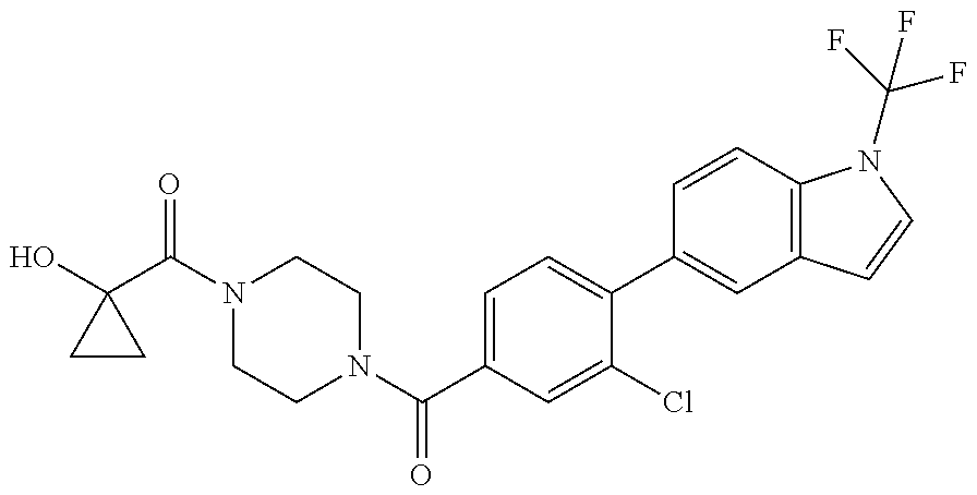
OC1(C(N2CCN(C(C3=CC=C(C4=CC5=C(C=C4)N(C(F)(F)F)C=C5)C(Cl)=C3)=O)CC2)=O)CC1
